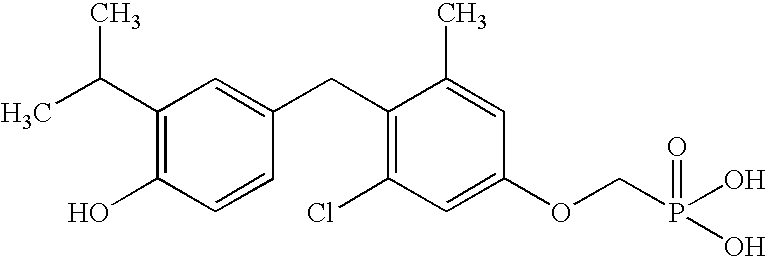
C1(C(C)C)=C(O)C=CC(CC2=C(Cl)C=C(OCP(=O)(O)O)C=C2C)=C1
